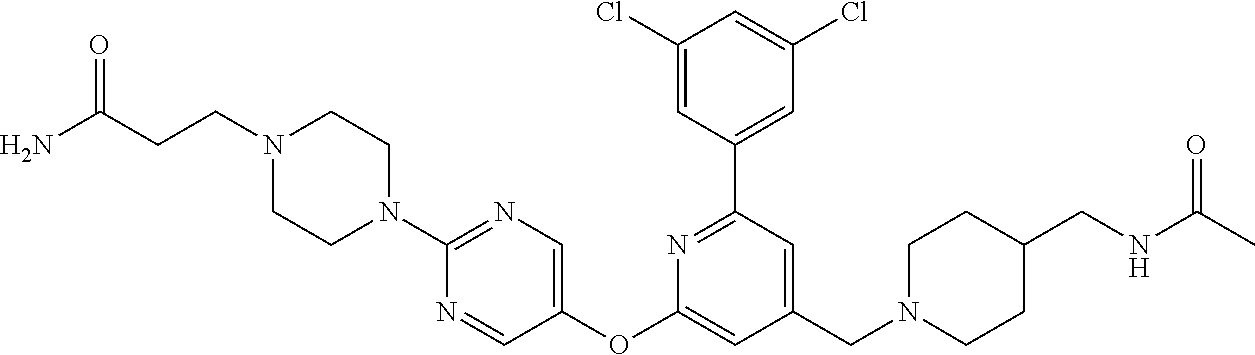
C1(Cl)=CC(C2=NC(OC3=CN=C(N4CCN(CCC(=O)N)CC4)N=C3)=CC(CN3CCC(CNC(=O)C)CC3)=C2)=CC(Cl)=C1
